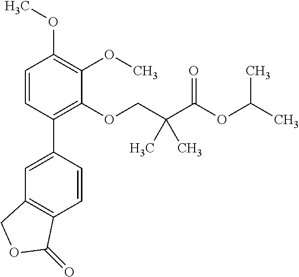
C1=CC(C2=CC3=C(C=C2)C(=O)OC3)=C(OCC(C(=O)OC(C)C)(C)C)C(OC)=C1OC
